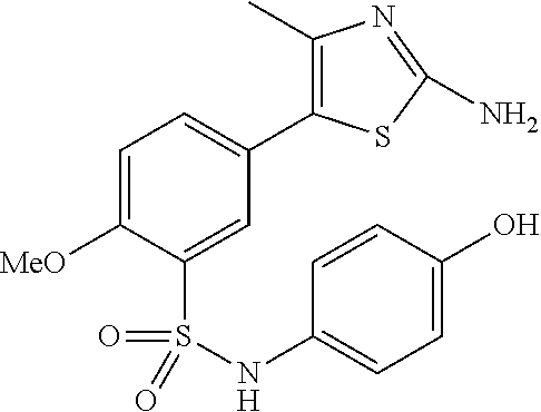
C1=C([MeO])C(S(=O)(=O)NC2=CC=C(O)C=C2)=CC(C2=C(C)N=C(N)S2)=C1
